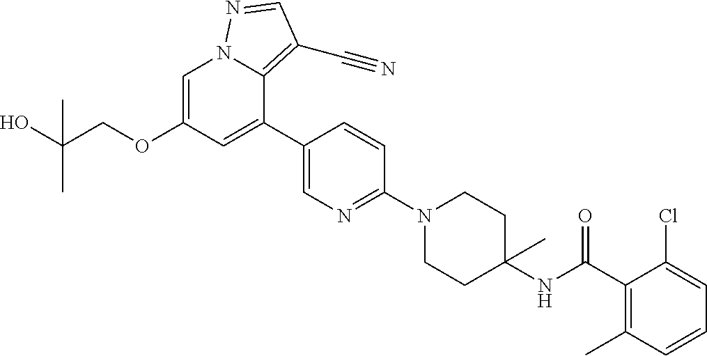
C1=C(OCC(O)(C)C)C=C(C2=CN=C(N3CCC(NC(C4=C(C)C=CC=C4Cl)=O)(C)CC3)C=C2)C2=C(C#N)C=NN12
